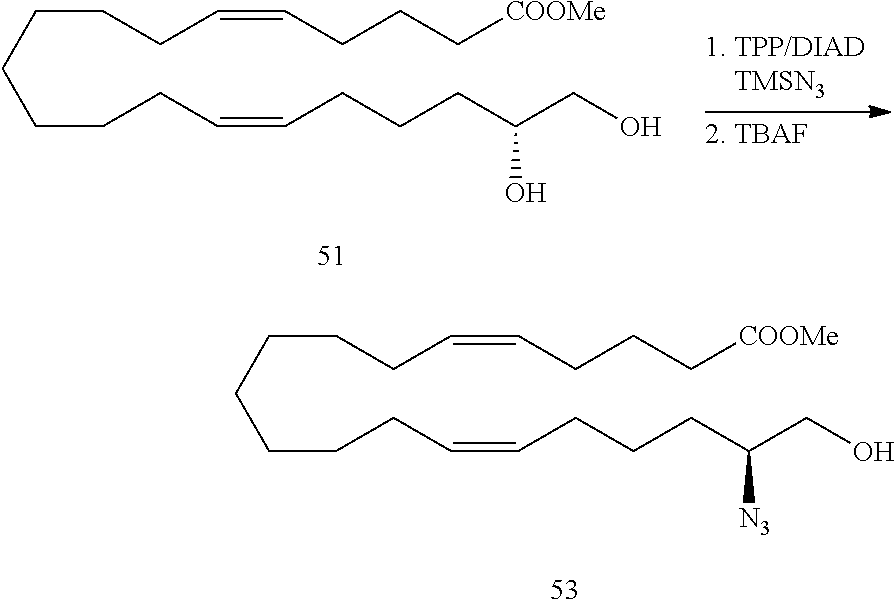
C(CCCCC=CCCC[COOMe])CCC=CCCCC(CO)O.C(CCCCC=CCCC[COOMe])CCC=CCCCC(CO)[N3]
